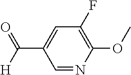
C1=C(C([H])=O)C=NC(OC)=C1F
